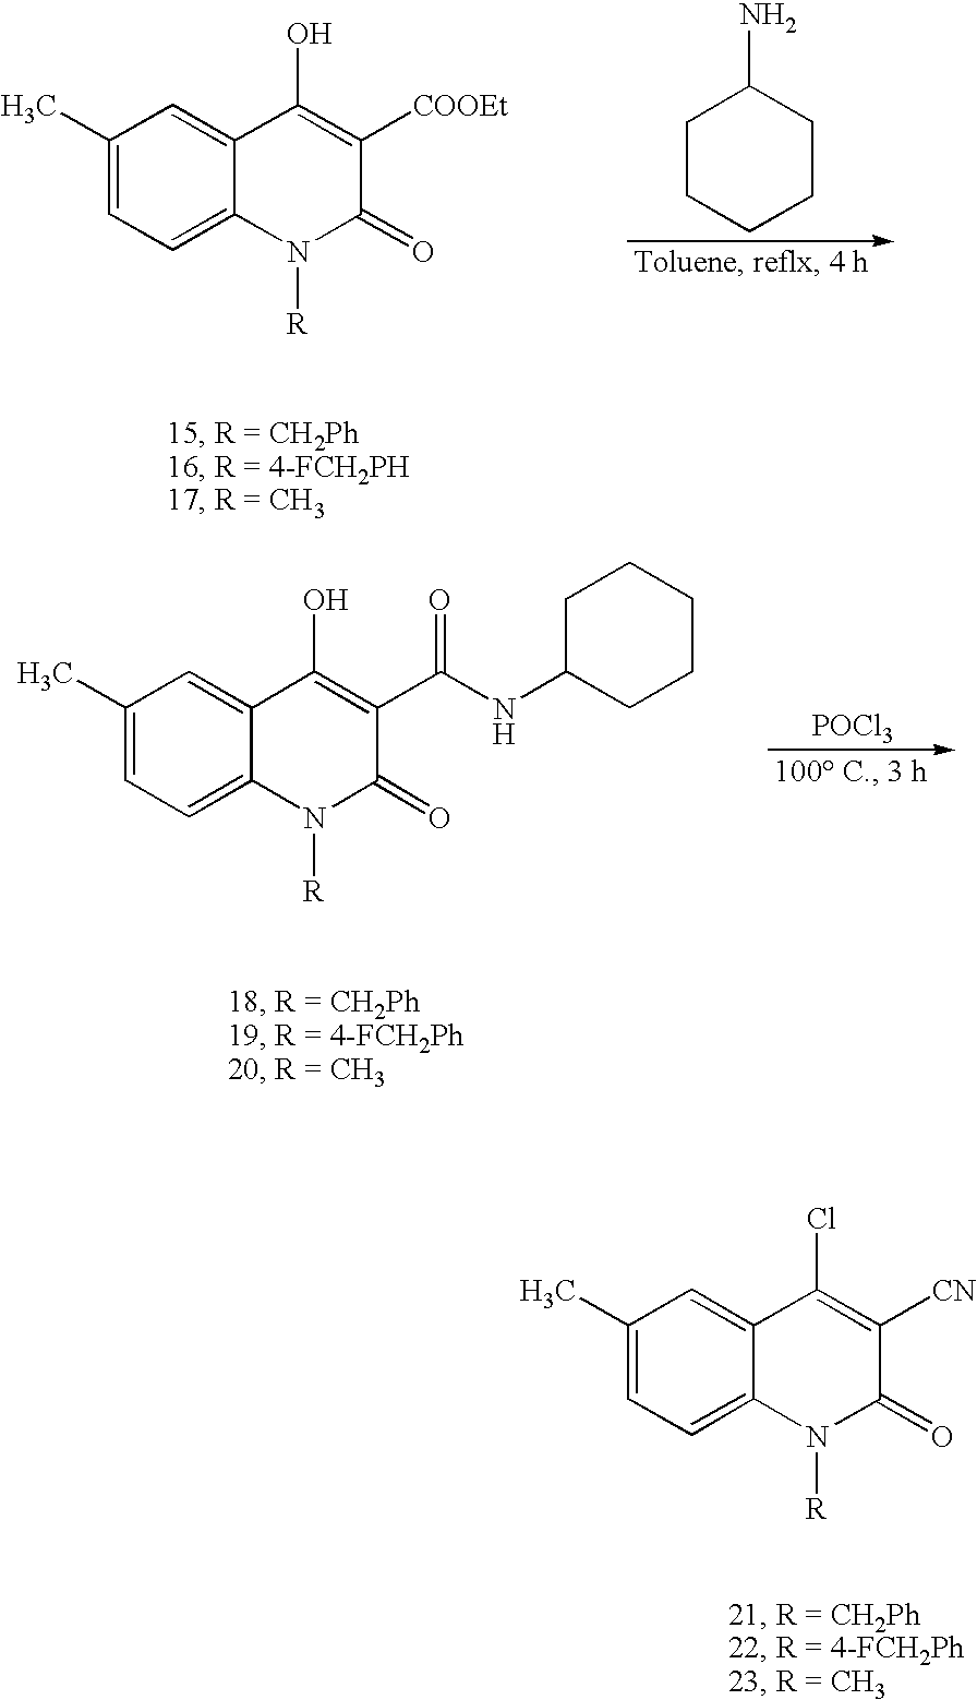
C1(C)=CC=C2C(=C1)C(O)=C([COOEt])C(=O)N2[R].C1CCCCC1N.C1(C)=CC=C2C(=C1)C(O)=C(C(NC1CCCCC1)=O)C(=O)N2[R].[POCl3].C12=CC(C)=CC=C1N([R])C(=O)C([CN])=C2Cl
